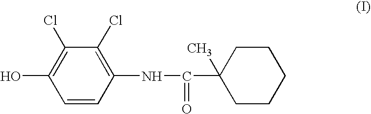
C1(Cl)=C(O)C=CC(NC(C2(C)CCCCC2)=O)=C1Cl
